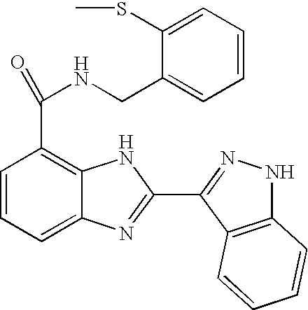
C1=CC=C2C(=C1C(=O)NCC1=CC=CC=C1SC)NC(C1=NNC3=C1C=CC=C3)=N2
